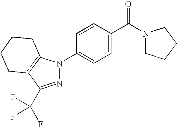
C1=CC(C(N2CCCC2)=O)=CC=C1N1N=C(C(F)(F)F)C2=C1CCCC2
